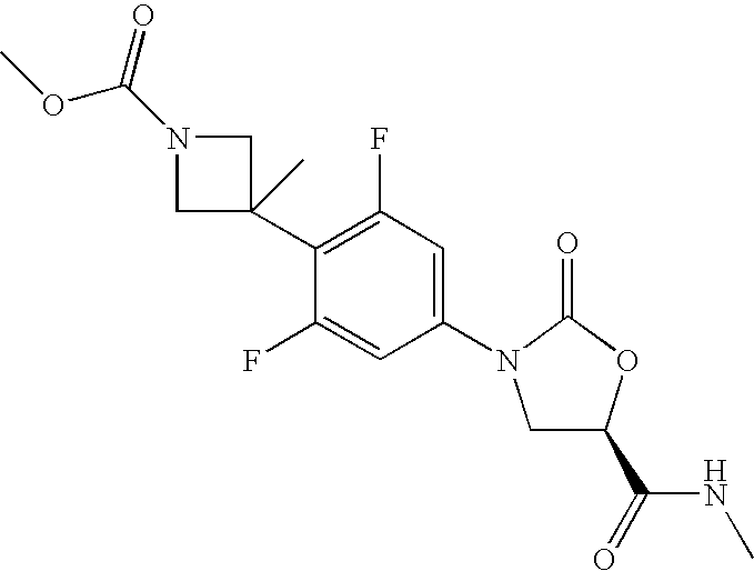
C1(C2=C(F)C=C(N3CC(C(NC)=O)OC3=O)C=C2F)(C)CN(C(=O)OC)C1
